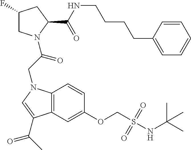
C1(F)CN(C(CN2C3=C(C=C(OCS(NC(C)(C)C)(=O)=O)C=C3)C(C(C)=O)=C2)=O)C(C(NCCCCC2=CC=CC=C2)=O)C1
